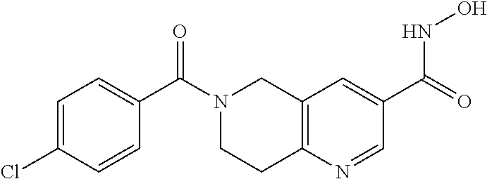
C12=C(N=CC(C(=O)NO)=C1)CCN(C(C1=CC=C(Cl)C=C1)=O)C2
